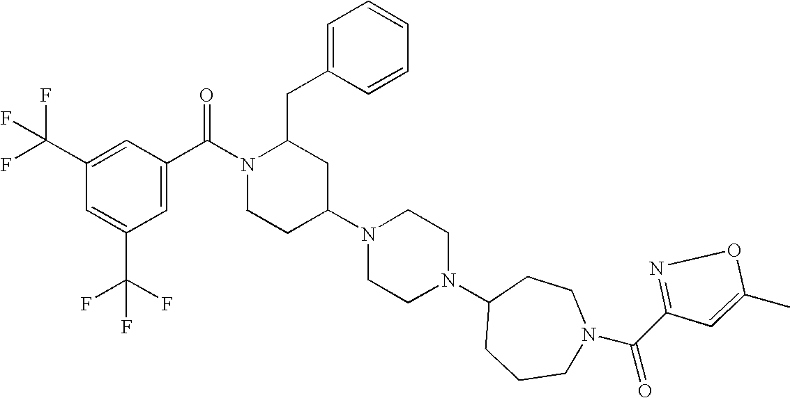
C1=C(C(F)(F)F)C=C(C(N2CCC(N3CCN(C4CCCN(C(=O)C5=NOC(C)=C5)CC4)CC3)CC2CC2=CC=CC=C2)=O)C=C1C(F)(F)F
